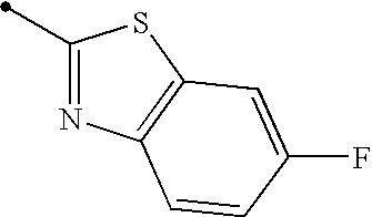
C1(C)=NC2=C(S1)C=C(F)C=C2
